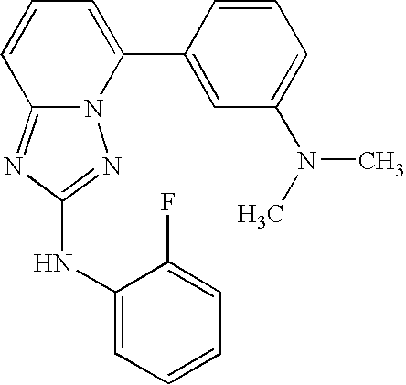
N12C(=NC(NC3=CC=CC=C3F)=N1)C=CC=C2C1=CC(N(C)C)=CC=C1
